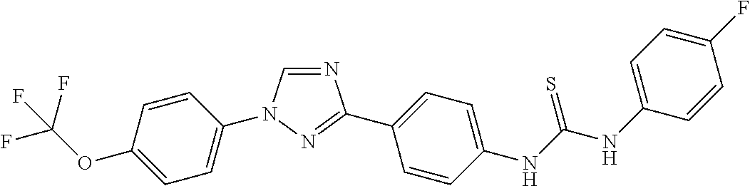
C1=CC(OC(F)(F)F)=CC=C1N1C=NC(C2=CC=C(NC(NC3=CC=C(F)C=C3)=S)C=C2)=N1
